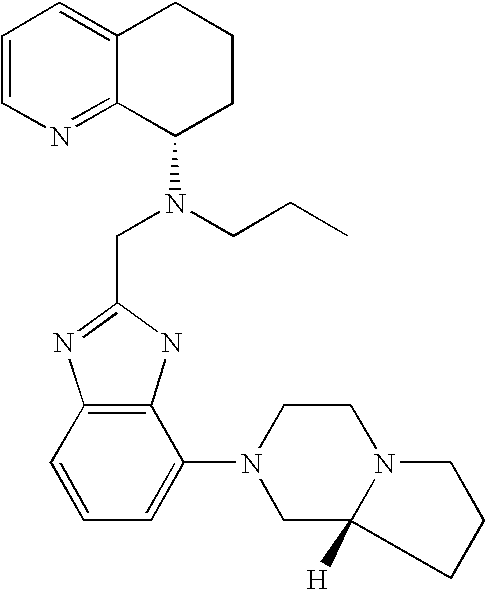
C12=C(C=CC=C1N1CC3([H])N(CC1)CCC3)N=C(CN(C1CCCC3=CC=CN=C13)CCC)N2
